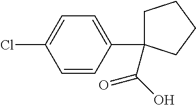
C1=CC(C2(C(O)=O)CCCC2)=CC=C1Cl
